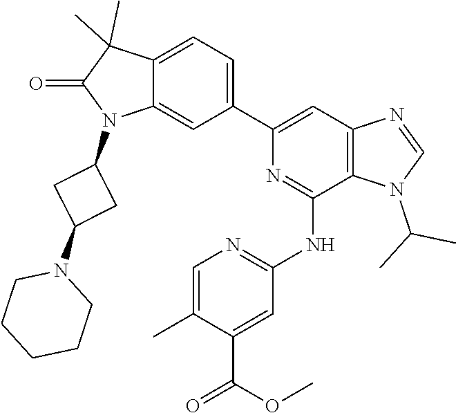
C12=CC=C(C3=CC4=C(C(NC5=NC=C(C)C(C(OC)=O)=C5)=N3)N(C(C)C)C=N4)C=C1N(C1CC(N3CCCCC3)C1)C(=O)C2(C)C
